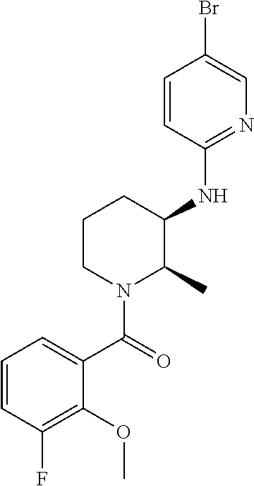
C1=CC(NC2CCCN(C(=O)C3=CC=CC(F)=C3OC)C2C)=NC=C1Br
